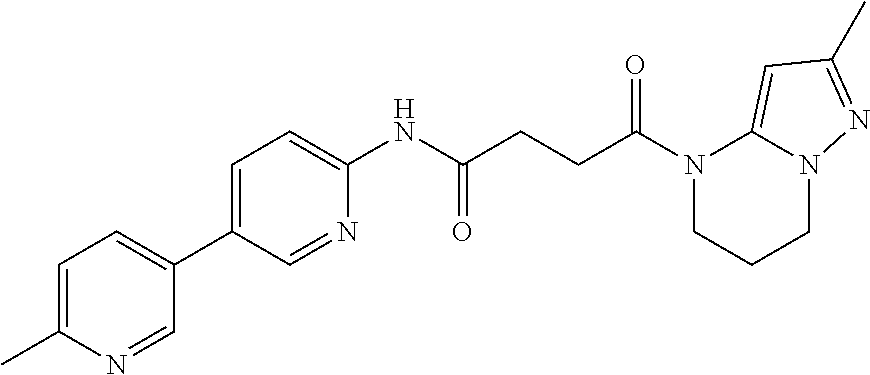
C1=C(C)N=CC(C2=CC=C(NC(CCC(N3CCCN4C3=CC(C)=N4)=O)=O)N=C2)=C1
